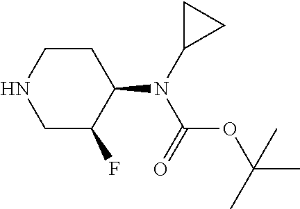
C1C(F)C(N(C2CC2)C(OC(C)(C)C)=O)CCN1
